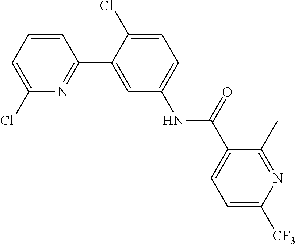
C1(C)=NC([CF3])=CC=C1C(NC1=CC=C(Cl)C(C2=NC(Cl)=CC=C2)=C1)=O
